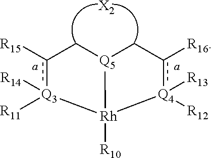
[Q5]12[Rh]([R10])([Q4]([R12])([R13])c([R16])C1)[Q3]([R11])([R14])c([R15])C2.[X2]
